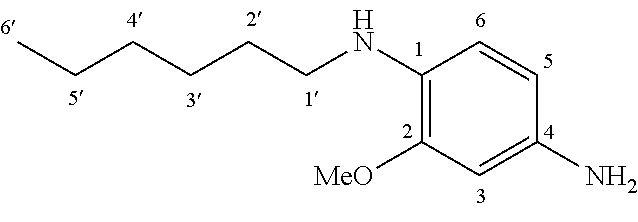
C1(NCCCCCC)=C([MeO])C=C(N)C=C1
